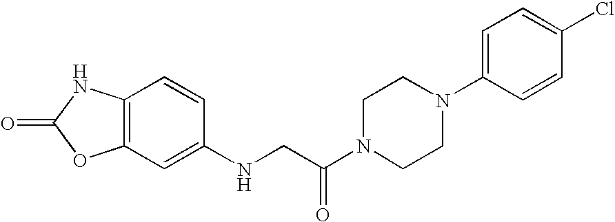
O=C1OC2=C(N1)C=CC(NCC(N1CCN(C3=CC=C(Cl)C=C3)CC1)=O)=C2
